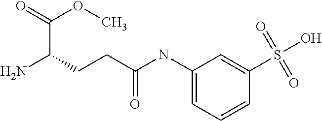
C1(NC(CCC(N)C(=O)OC)=O)=CC=CC(S(=O)(=O)O)=C1
